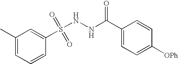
C1=CC(S(NNC(C2=CC=C([OPh])C=C2)=O)(=O)=O)=CC(C)=C1
